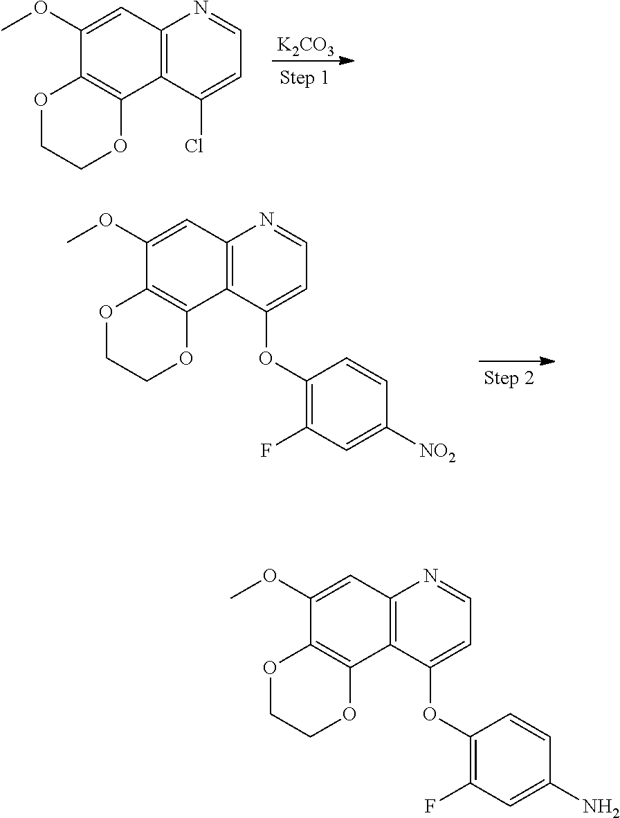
COC1=CC2=C(C3=C1OCCO3)C(Cl)=CC=N2.[K2CO3].C1(OC2=CC=NC3=C2C2=C(C(OC)=C3)OCCO2)=C(F)C=C([NO2])C=C1.C12=C(C3=C(C=C1OC)N=CC=C3OC1=C(F)C=C(N)C=C1)OCCO2
